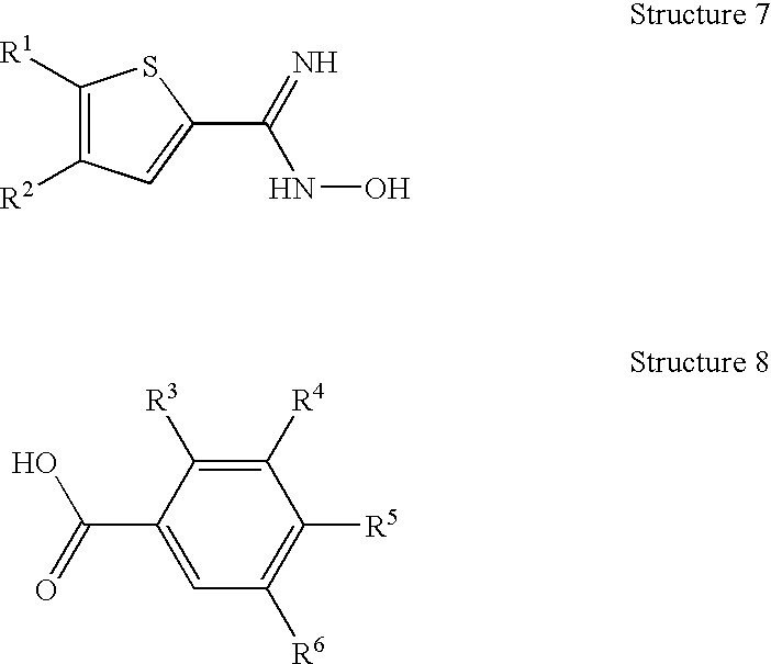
C1=C(C(=O)O)C([R3])=C([R4])C([R5])=C1[R6].N(C(=N)C1=CC([R2])=C([R1])S1)O
